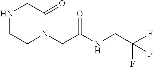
N1CCN(CC(NCC(F)(F)F)=O)C(=O)C1
